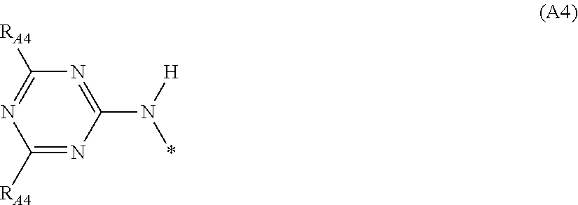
N(*)([H])C1=NC([RA4])=NC([RA4])=N1
